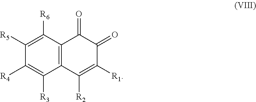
C12=C(C([R2])=C([R1])C(=O)C1=O)C([R3])=C([R4])C([R5])=C2[R6]
